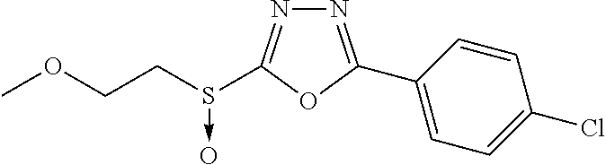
N1=C(C2=CC=C(Cl)C=C2)OC(S(CCOC)->O)=N1
